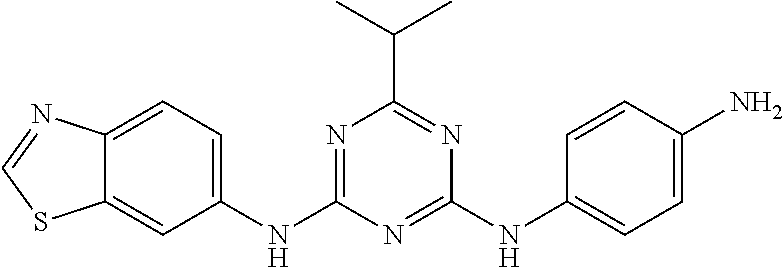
C12=CC=C(NC3=NC(C(C)C)=NC(NC4=CC=C(N)C=C4)=N3)C=C1SC=N2
